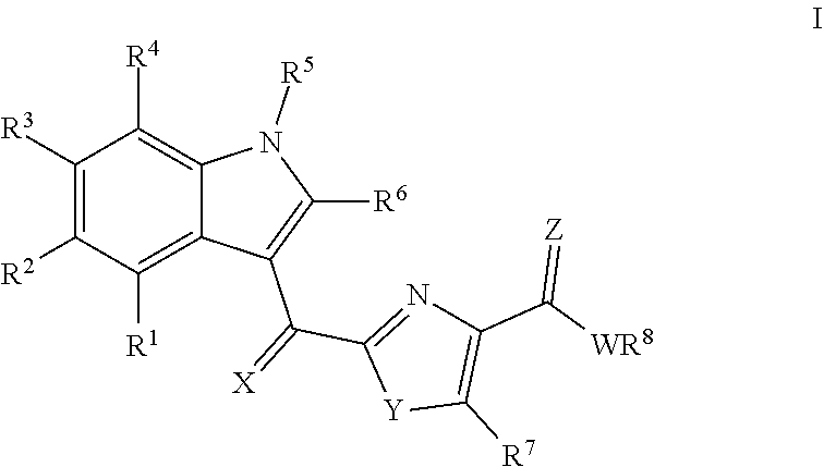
[X]=C(C1=NC(C(=[Z])[WR8])=C([R7])[Y]1)C1=C([R6])N([R5])C2=C([R4])C([R3])=C([R2])C([R1])=C12
